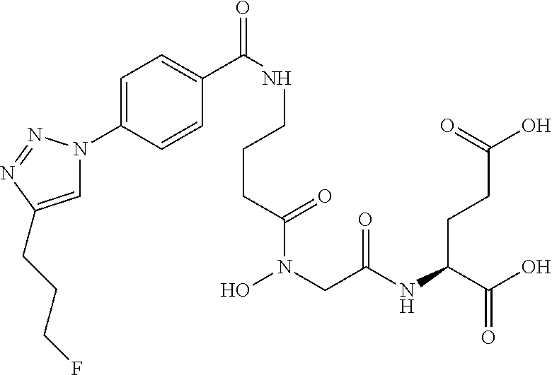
C(CC(N(CC(NC(CCC(O)=O)C(O)=O)=O)O)=O)CNC(C1=CC=C(N2C=C(CCCF)N=N2)C=C1)=O
